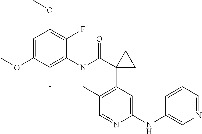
C1=C(OC)C(F)=C(N2CC3=C(C4(C2=O)CC4)C=C(NC2=CN=CC=C2)N=C3)C(F)=C1OC
